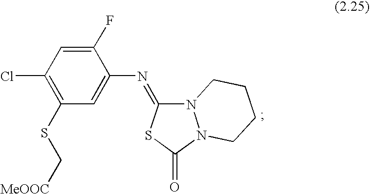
C1(Cl)=C(SC[MeOOC])C=C(N=C2N3N(C(=O)S2)CCCC3)C(F)=C1
